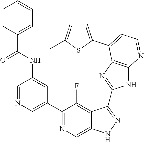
C1=NC=C(C2=NC=C3C(=C2F)C(C2=NC4=C(N2)N=CC=C4C2=CC=C(C)S2)=NN3)C=C1NC(C1=CC=CC=C1)=O
